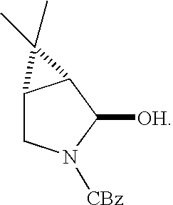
C12CN([CBz])C([OH])C1C2(C)C
